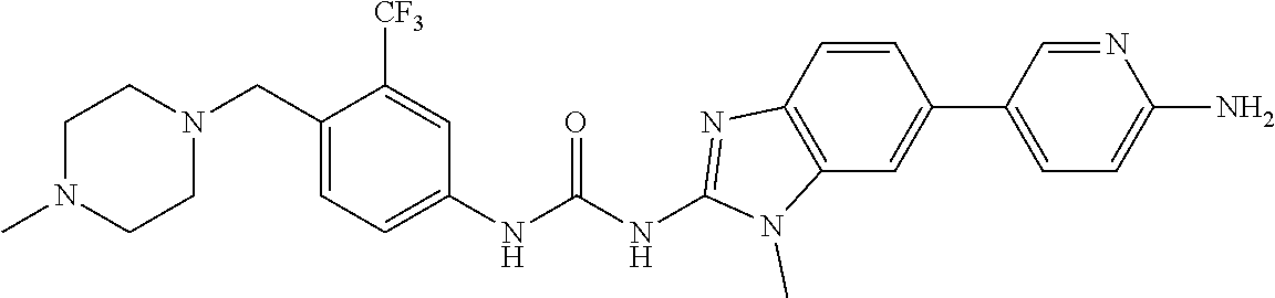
C1N(C)CCN(CC2=CC=C(NC(NC3=NC4=C(C=C(C5=CC=C(N)N=C5)C=C4)N3C)=O)C=C2[CF3])C1
